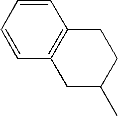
C1=CC2=C(C=C1)CCC(C)C2
